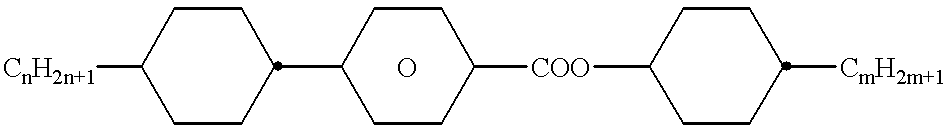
[CnH2n+1]C1CCC(C2CCC([COO]C3CCC([CmH2m+1])CC3)CC2)CC1.O
